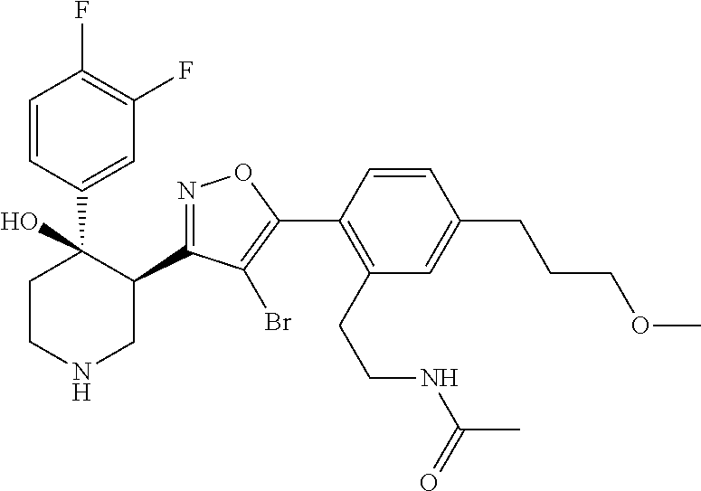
C1=CC(C2(O)CCNCC2C2=NOC(C3=C(CCNC(C)=O)C=C(CCCOC)C=C3)=C2Br)=CC(F)=C1F
